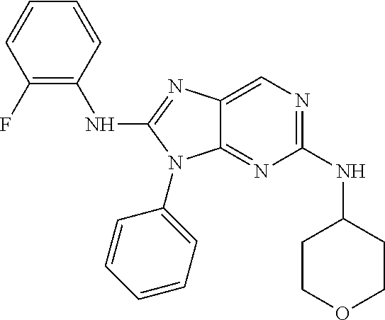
C1(NC2CCOCC2)=NC=C2C(=N1)N(C1=CC=CC=C1)C(NC1=C(F)C=CC=C1)=N2
